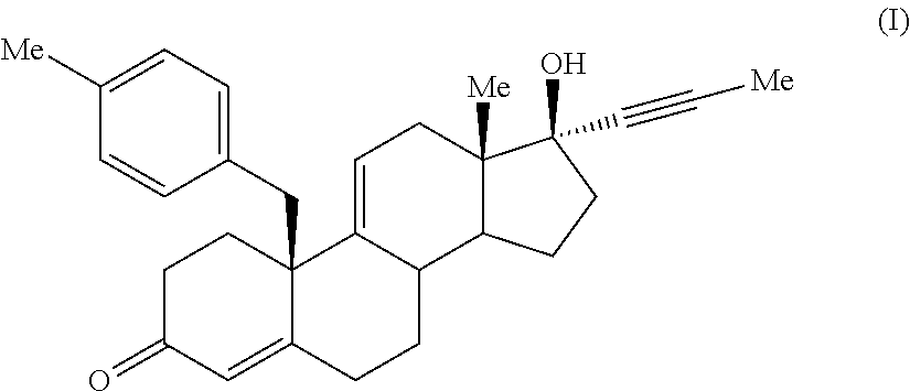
C1(CC23C(=CC(=O)CC2)CCC2C3=CCC3([Me])C2CCC3(C#C[Me])O)=CC=C([Me])C=C1
